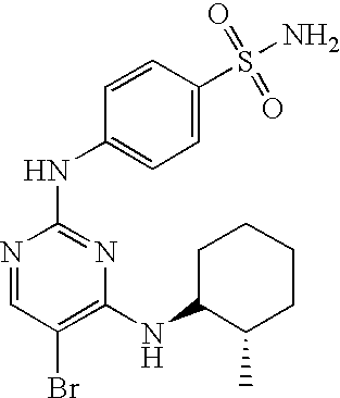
N1=CC(Br)=C(NC2C(C)CCCC2)N=C1NC1=CC=C(S(=O)(=O)N)C=C1
